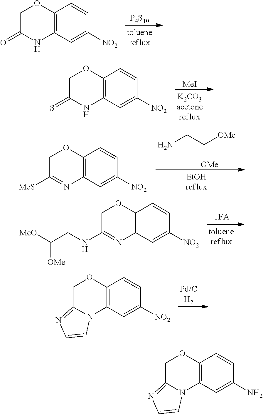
[P4S10].C1C(=O)NC2=C(O1)C=CC([NO2])=C2.[MeI].C1C(=S)NC2=C(O1)C=CC([NO2])=C2.NCC([OMe])[OMe].C1C([MeS])=NC2=C(O1)C=CC([NO2])=C2.C1C(NCC([MeO])[OMe])=NC2=C(O1)C=CC([NO2])=C2.C1C2=NC=CN2C2=C(O1)C=CC([NO2])=C2.C1C2=NC=CN2C2=C(O1)C=CC(N)=C2
